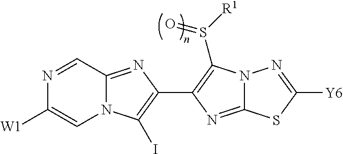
N12C(=NC(C3=C(S([R1])=O)N4C(=N3)SC([Y6])=N4)=C1I)C=NC([W1])=C2
